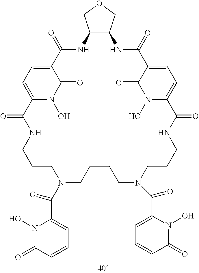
C12=CC=C(N(O)C1=O)C(=O)NCCCN(C(=O)C1=CC=CC(=O)N1O)CCCCN(C(=O)C1=CC=CC(=O)N1O)CCCNC(=O)C1=CC=C(C(=O)NC3C(NC2=O)COC3)C(=O)N1O
